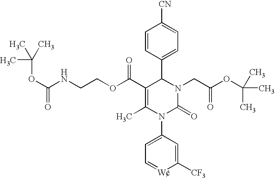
C(COC(C1=C(C)N(C2=CC=[W]C([CF3])=C2)C(=O)N(CC(OC(C)(C)C)=O)C1C1=CC=C([CN])C=C1)=O)NC(OC(C)(C)C)=O
